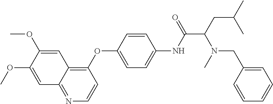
C1=C(OC)C(OC)=CC2=C(OC3=CC=C(NC(=O)C(CC(C)C)N(CC4=CC=CC=C4)C)C=C3)C=CN=C12
